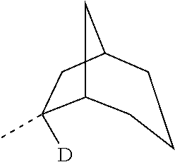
C12CC(CC1(C)[D])CCC2
